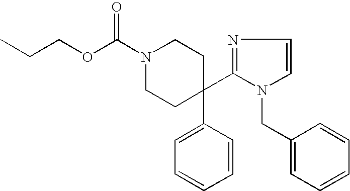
C(N1CCC(C2=NC=CN2CC2=CC=CC=C2)(C2=CC=CC=C2)CC1)(OCCC)=O
